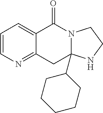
C1=CN=C2C(=C1)C(=O)N1C(C3CCCCC3)(C2)NCC1
